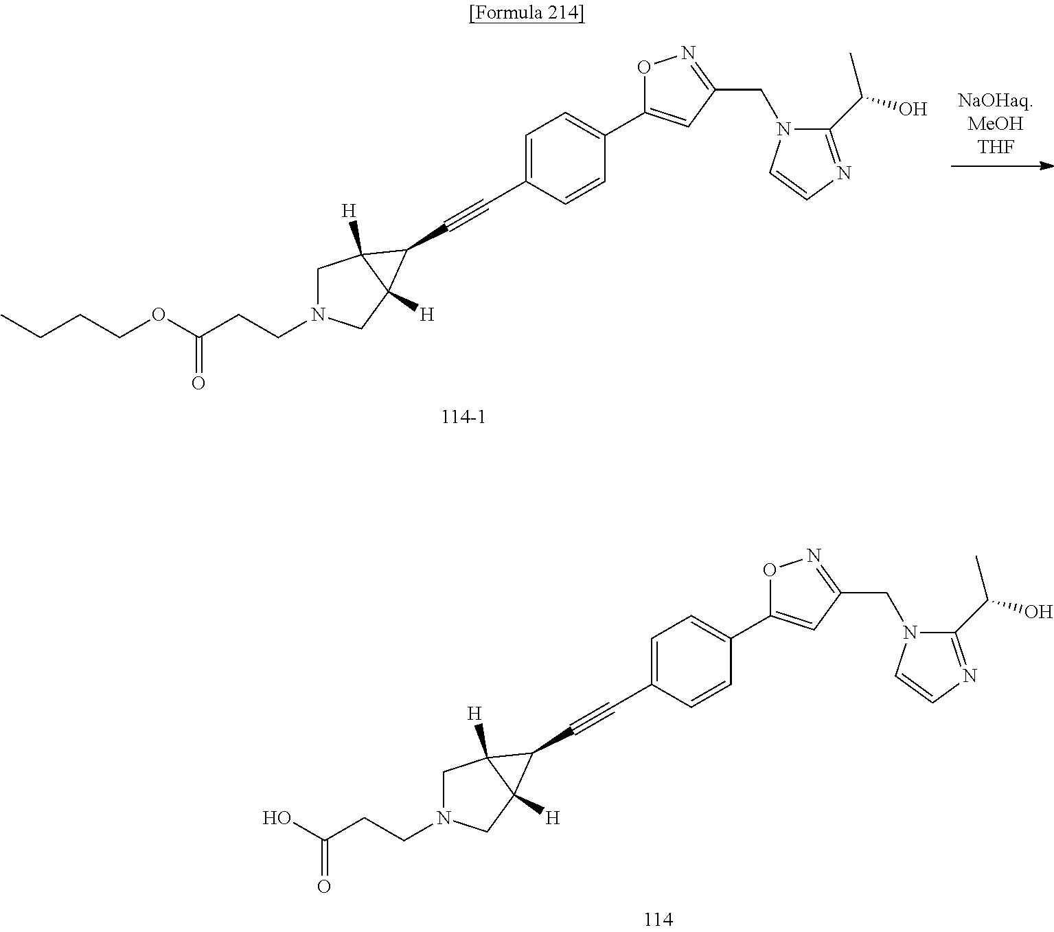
C1N(CCC(OCCCC)=O)CC2([H])C1([H])C2C#CC1=CC=C(C2=CC(CN3C(C(C)O)=NC=C3)=NO2)C=C1.C1N(CCC(=O)O)CC2([H])C1([H])C2C#CC1=CC=C(C2=CC(CN3C(C(C)O)=NC=C3)=NO2)C=C1
